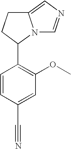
C1=C(C#N)C=CC(C2N3C(=CN=C3)CC2)=C1OC
